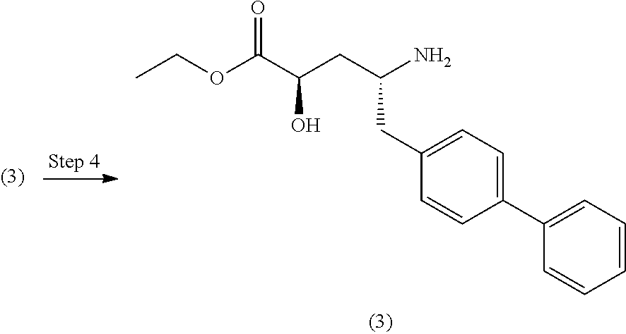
C(C(O)CC(N)CC1=CC=C(C2=CC=CC=C2)C=C1)(OCC)=O
